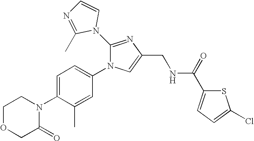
C1OCC(=O)N(C2=CC=C(N3C(N4C=CN=C4C)=NC(CNC(C4=CC=C(Cl)S4)=O)=C3)C=C2C)C1
